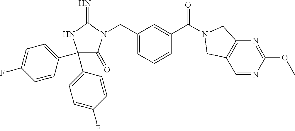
C1(C2=CC=C(F)C=C2)(C2=CC=C(F)C=C2)C(=O)N(CC2=CC=CC(C(=O)N3CC4=C(C=NC(OC)=N4)C3)=C2)C(=N)N1
